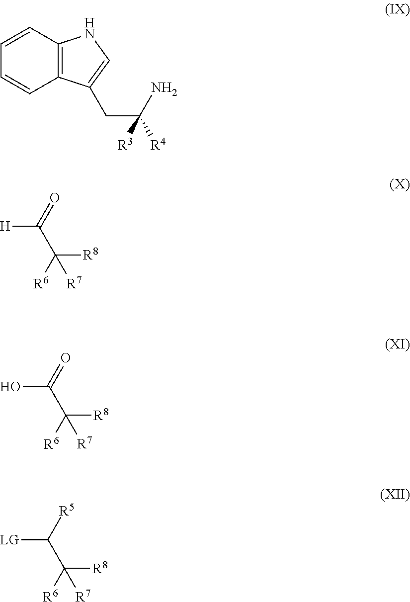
C12=C(C=CC=C1)NC=C2CC([R4])(N)[R3].[H]C(=O)C([R6])([R8])[R7].OC(=O)C([R6])([R8])[R7].[LG]C([R5])C([R6])([R8])[R7]
